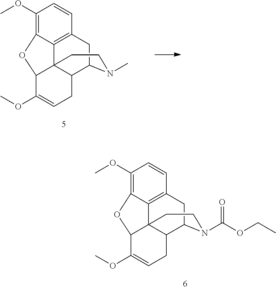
C1(OC)=C2C3=C(C=C1)CC1C4C3(C(O2)C(OC)=CC4)CCN1C.C1(OC)=C2C3=C(C=C1)CC1C4C3(C(O2)C(OC)=CC4)CCN1C(OCC)=O
